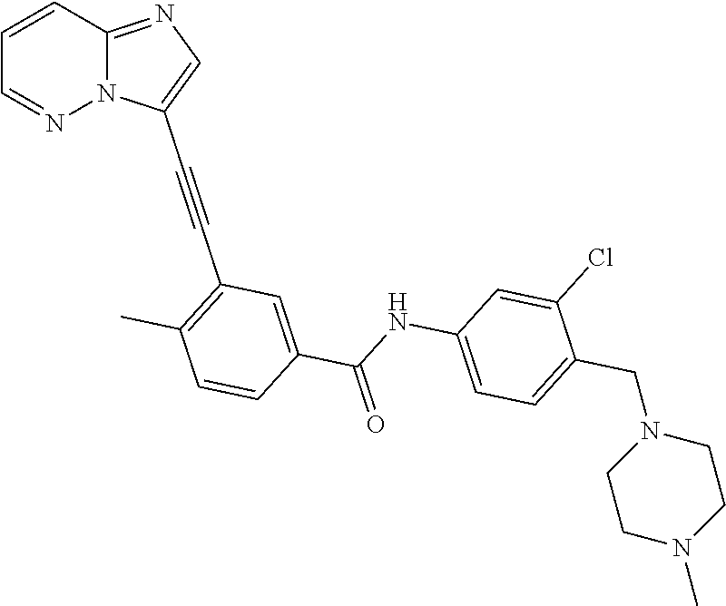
C1=CC2=NC=C(C#CC3=C(C)C=CC(C(NC4=CC=C(CN5CCN(C)CC5)C(Cl)=C4)=O)=C3)N2N=C1
